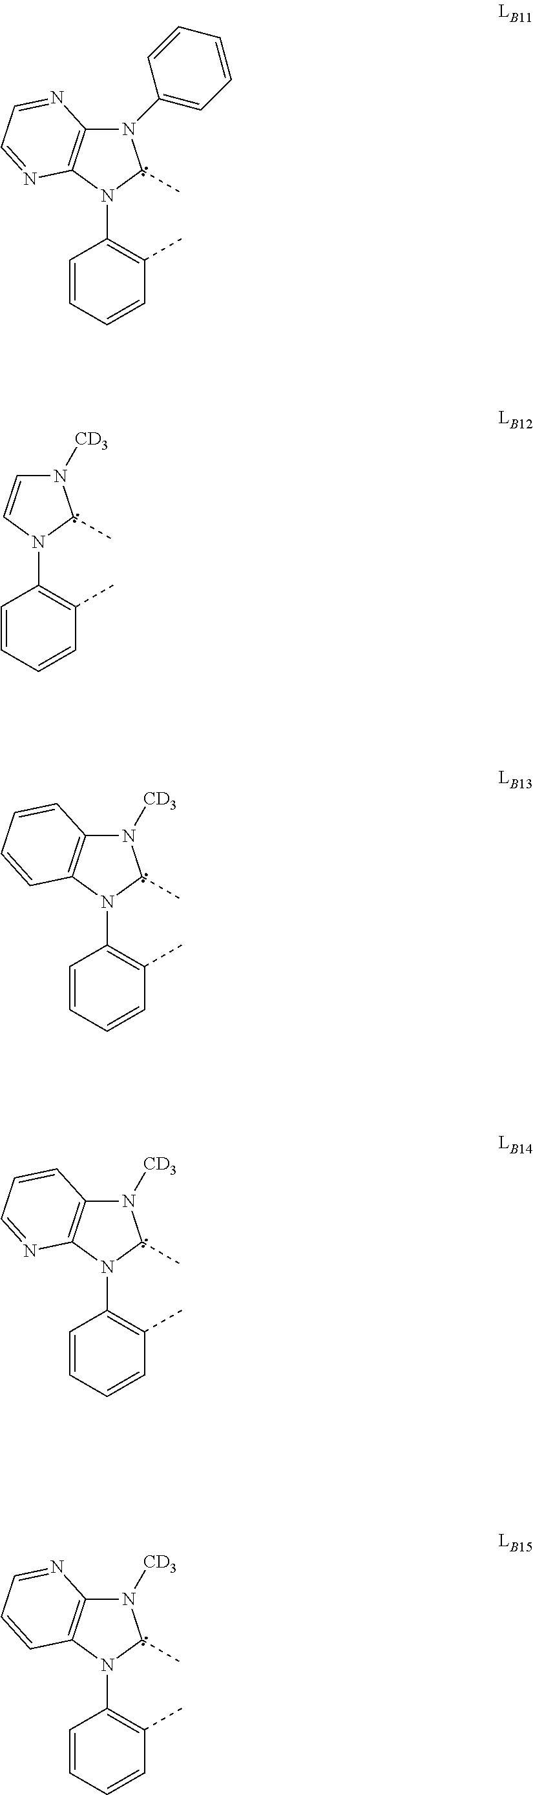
N1([CD3])C=CN(C2=C(C)C=CC=C2)C1C.N1([CD3])C2=C(N(C3=C(C)C=CC=C3)C1C)C=CC=C2.C12=C(N(C3=C(C)C=CC=C3)C(C)N1C1=CC=CC=C1)N=CC=N2.N1([CD3])C2=C(N(C3=C(C)C=CC=C3)C1C)N=CC=C2.N1([CD3])C2=C(N(C3=C(C)C=CC=C3)C1C)C=CC=N2
